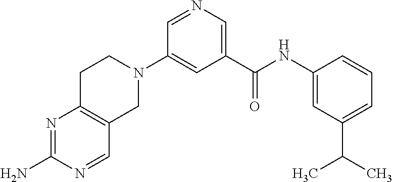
N1=C(N)N=CC2=C1CCN(C1=CC(C(NC3=CC(C(C)C)=CC=C3)=O)=CN=C1)C2
